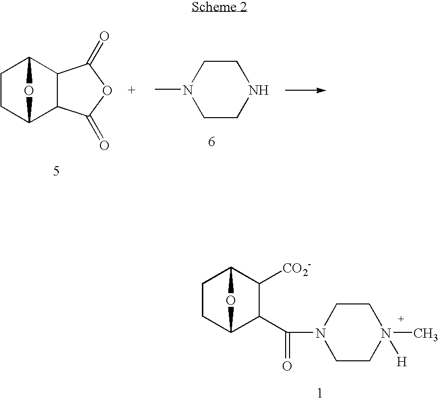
C1CC2C(C(=O)N3CCN(C)([H])CC3)C([CO2-])C1O2.C1CC2C3C(C1O2)C(=O)OC3=O.CN1CCNCC1
